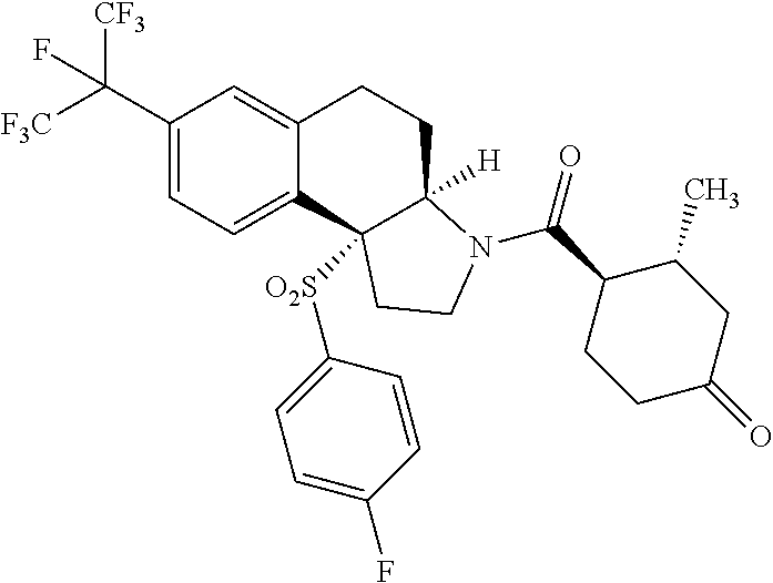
C1(C([F3C])([CF3])F)=CC=C2C(=C1)CCC1([H])C2([O2S]C2=CC=C(F)C=C2)CCN1C(=O)C1CCC(=O)CC1C
